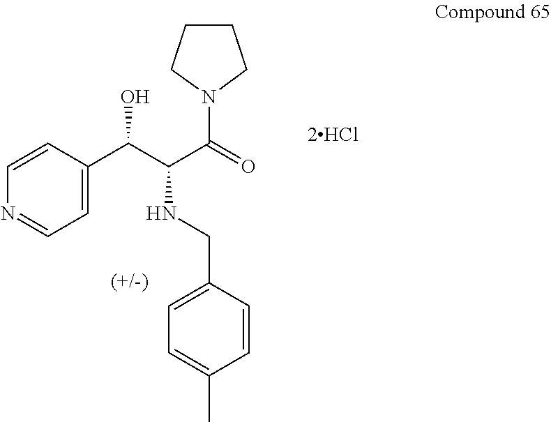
C1=CC(C(C(C(=O)N2CCCC2)NCC2=CC=C(C)C=C2)O)=CC=N1.[2HCl]
